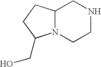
C12N(CCNC1)C(CO)CC2
